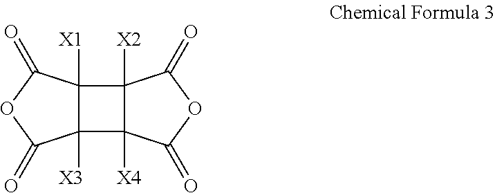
C12([X1])C([X3])(C3([X4])C1([X2])C(=O)OC3=O)C(=O)OC2=O
